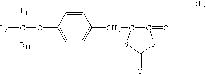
C([L1])([L2])([R11])OC1=CC=C(CC2C(=C)NC(=O)S2)C=C1
